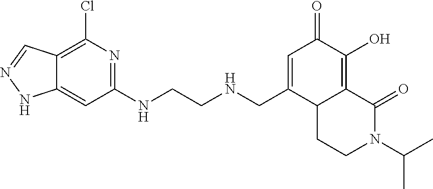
C12=C(Cl)N=C(NCCNCC3=CC(=O)C(O)=C4C3CCN(C(C)C)C4=O)C=C1NN=C2
